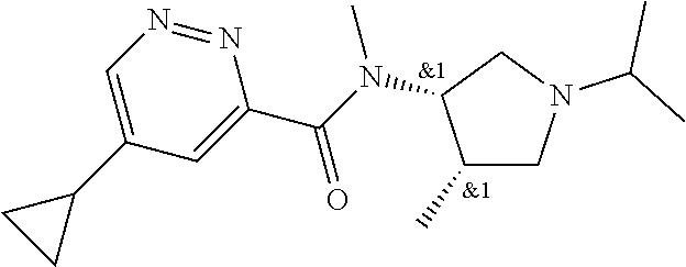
C1(C2CC2)=CN=NC(C(N(C)C2C(C)CN(C(C)C)C2)=O)=C1
